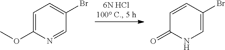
C1=C(OC)N=CC(Br)=C1.C1=CC(Br)=CNC1=O
